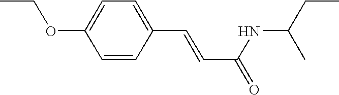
C1=C(OCC)C=CC(C=CC(=O)NC(CC)C)=C1
